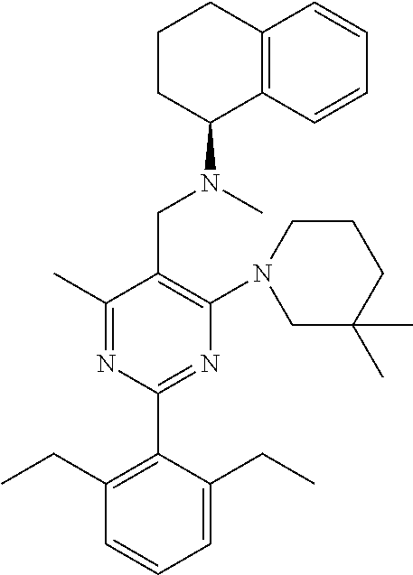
C1(C)=NC(C2=C(CC)C=CC=C2CC)=NC(N2CC(C)(C)CCC2)=C1CN(C)C1C2=C(CCC1)C=CC=C2
